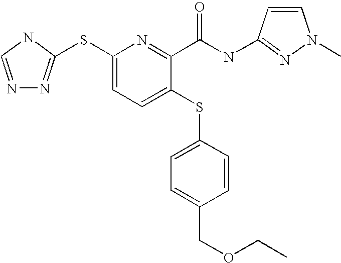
N1=CNC(SC2=CC=C(SC3=CC=C(COCC)C=C3)C(C(NC3=NN(C)C=C3)=O)=N2)=N1
